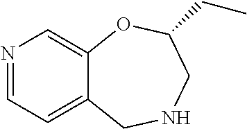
C12=CC=NC=C1OC(CC)CNC2
